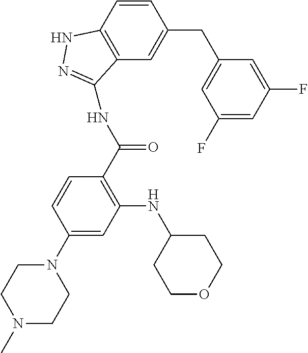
C1=CC2=C(C=C1CC1=CC(F)=CC(F)=C1)C(NC(C1=C(NC3CCOCC3)C=C(N3CCN(C)CC3)C=C1)=O)=NN2
